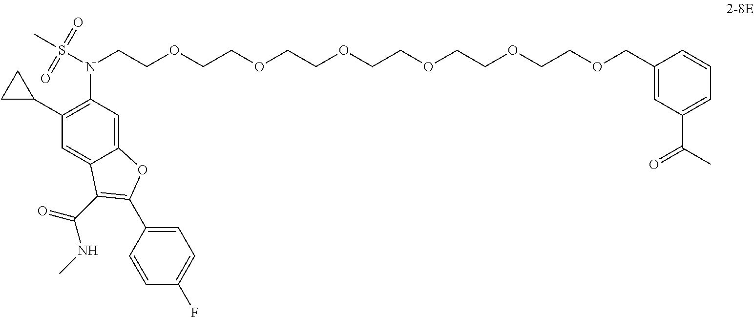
C12=CC(N(S(C)(=O)=O)CCOCCOCCOCCOCCOCCOCC3=CC(C(C)=O)=CC=C3)=C(C3CC3)C=C1C(C(=O)NC)=C(C1=CC=C(F)C=C1)O2
